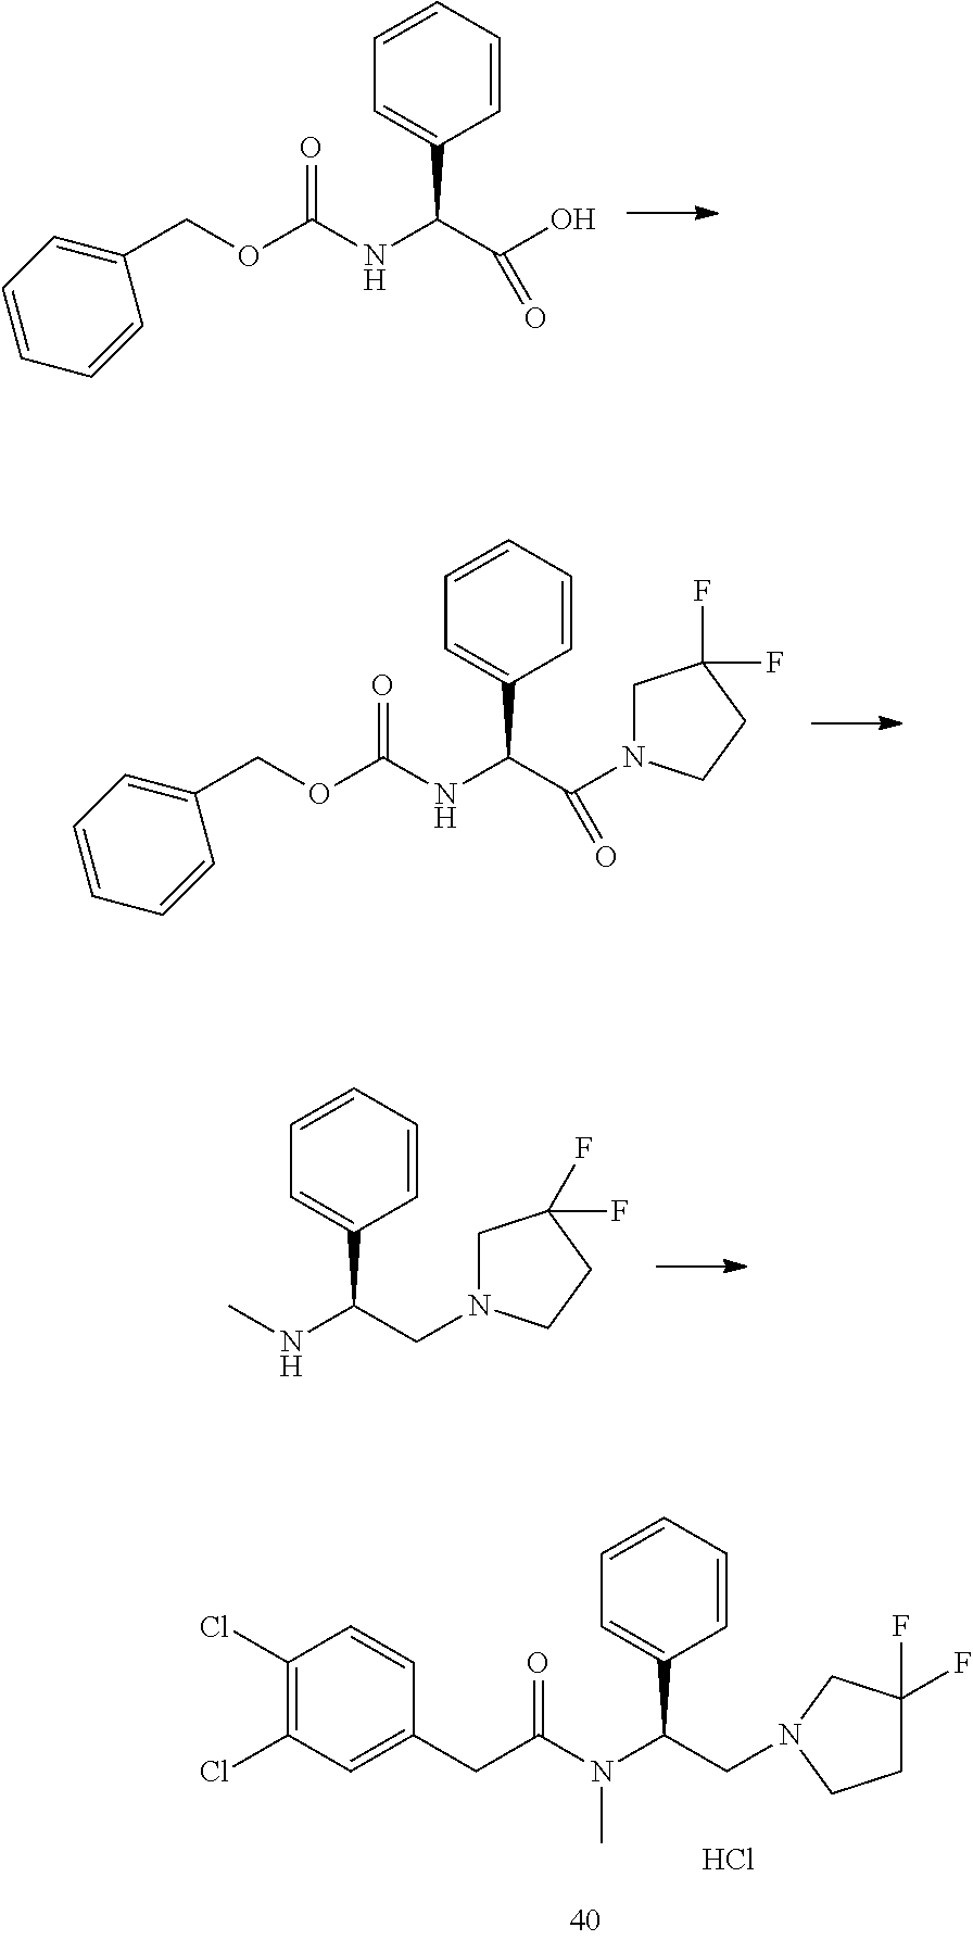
C(NC(C(O)=O)C1=CC=CC=C1)(OCC1=CC=CC=C1)=O.C(NC(C(N1CC(F)(F)CC1)=O)C1=CC=CC=C1)(OCC1=CC=CC=C1)=O.CNC(CN1CC(F)(F)CC1)C1=CC=CC=C1.C(N(C(CN1CC(F)(F)CC1)C1=CC=CC=C1)C)(CC1=CC(Cl)=C(Cl)C=C1)=O.Cl
